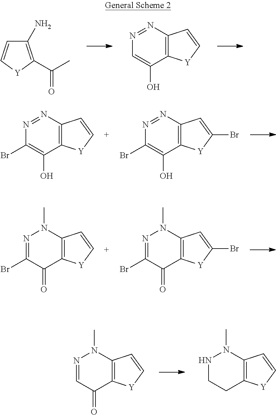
C1=CC(N)=C(C(C)=O)[Y]1.N1=NC2=C(C(O)=C1)[Y]C=C2.N1=NC2=C(C(O)=C1Br)[Y]C=C2.N1=NC2=C(C(O)=C1Br)[Y]C(Br)=C2.N1=C(Br)C(=O)C2=C(N1C)C=C[Y]2.N1=C(Br)C(=O)C2=C(N1C)C=C(Br)[Y]2.N1CCC2=C(N1C)C=C[Y]2.N1=CC(=O)C2=C(N1C)C=C[Y]2
